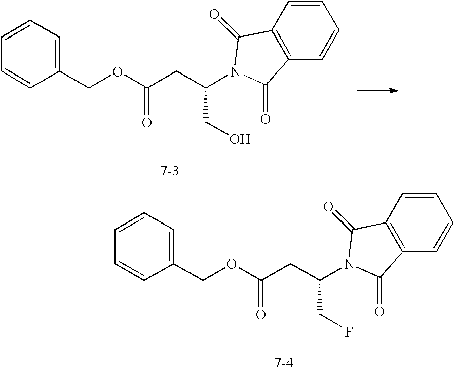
C1(COC(CC(CF)N2C(=O)C3=C(C=CC=C3)C2=O)=O)=CC=CC=C1.C1(COC(CC(CO)N2C(=O)C3=C(C=CC=C3)C2=O)=O)=CC=CC=C1
